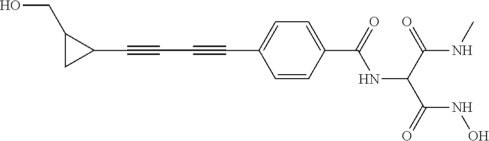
C1(C#CC#CC2=CC=C(C(=O)NC(C(NC)=O)C(=O)NO)C=C2)C(CO)C1
